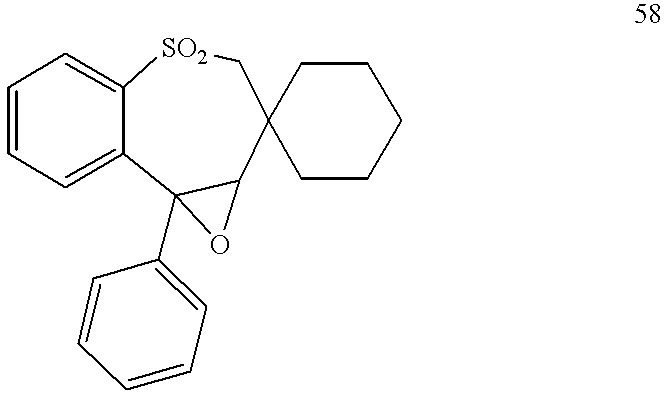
C1=CC=C2C(=C1)[SO2]CC1(C3C2(C2=CC=CC=C2)O3)CCCCC1
